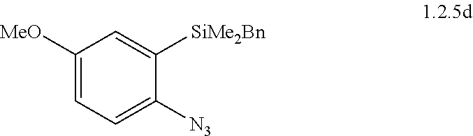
C1([MeO])=CC=C([N3])C([SiMe2Bn])=C1
